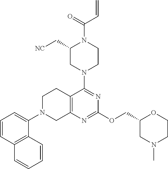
C12=C(N=C(OCC3CN(C)CCO3)N=C1N1CCN(C(C=C)=O)C(C[NC])C1)CN(C1=CC=CC3=C1C=CC=C3)CC2
